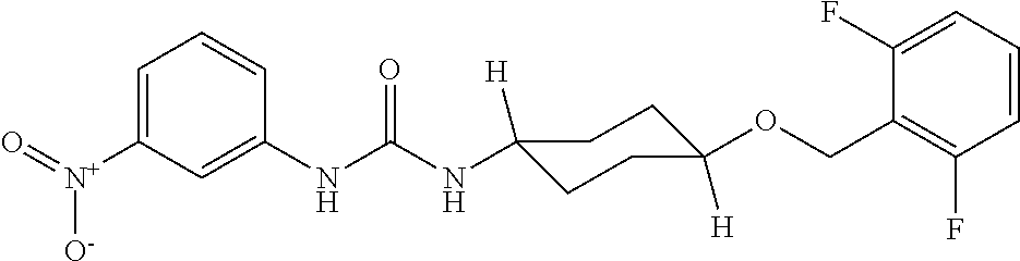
C1(NC(NC2([H])CCC([H])(OCC3=C(F)C=CC=C3F)CC2)=O)=CC([N+](=O)[O-])=CC=C1
